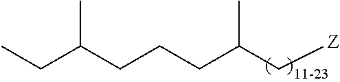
C(C(C[Z])C)CCC(CC)C
